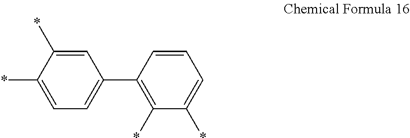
C1(C2=C(*)C(*)=CC=C2)=CC=C(*)C(*)=C1
